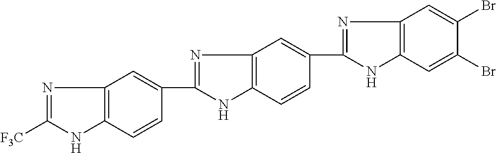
C1=C(C2=NC3=C(C=C(Br)C(Br)=C3)N2)C=CC2=C1N=C(C1=CC3=C(C=C1)NC([F3C])=N3)N2
